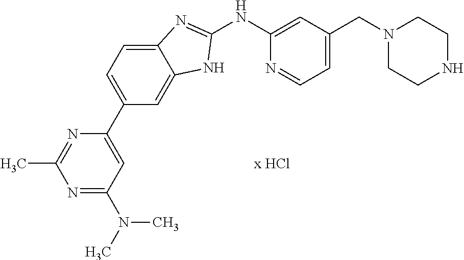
N1(CC2=CC=NC(NC3=NC4=CC=C(C5=CC(N(C)C)=NC(C)=N5)C=C4N3)=C2)CCNCC1
